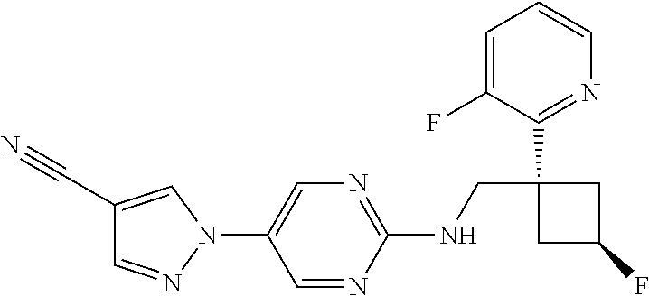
N(CC1(C2=NC=CC=C2F)CC(F)C1)C1=NC=C(N2C=C(C#N)C=N2)C=N1
